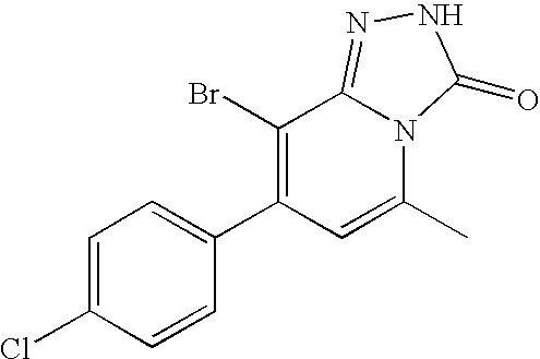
C1=C(Cl)C=CC(C2=C(Br)C3=NNC(=O)N3C(C)=C2)=C1
